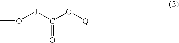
CO[J]C(O[Q])=O
